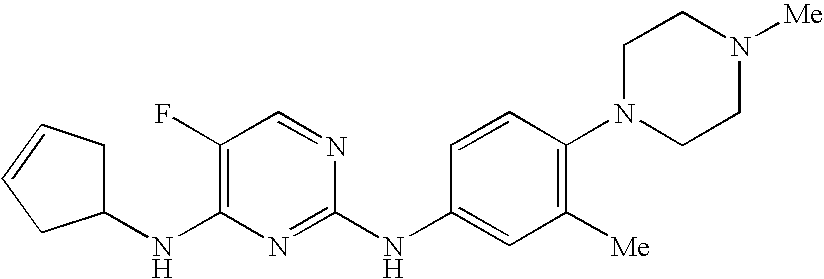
C1(NC2=CC([Me])=C(N3CCN([Me])CC3)C=C2)=NC(NC2CC=CC2)=C(F)C=N1
